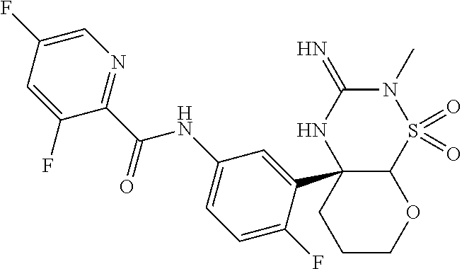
C12C(C3=CC(NC(C4=NC=C(F)C=C4F)=O)=CC=C3F)(NC(=N)N(C)S1(=O)=O)CCCO2
